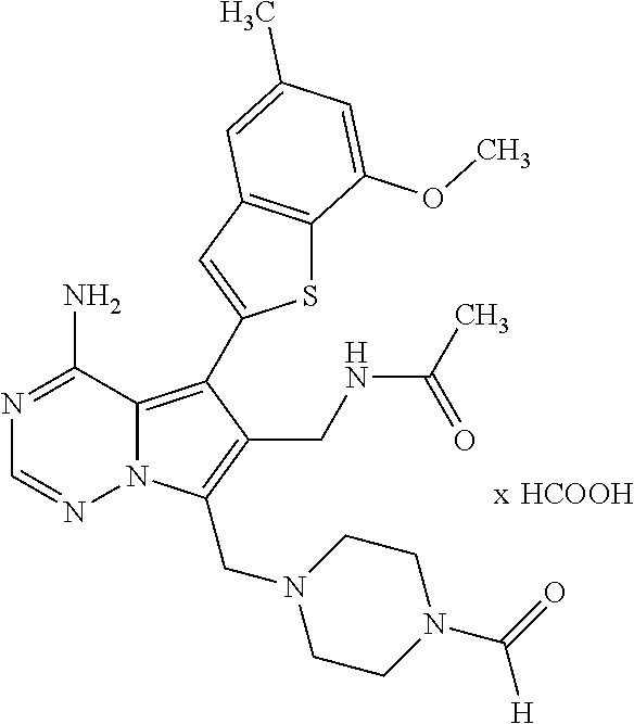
N12C(=C(C3=CC4=C(S3)C(OC)=CC(C)=C4)C(CNC(C)=O)=C1CN1CCN(C(=O)[H])CC1)C(N)=NC=N2.[HCOOH]
